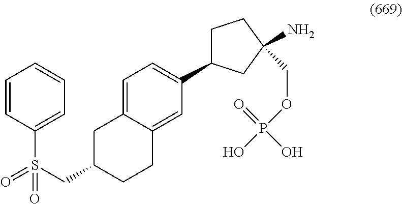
C1=C2C(=CC(C3CCC(N)(COP(=O)(O)O)C3)=C1)CCC(CS(C1=CC=CC=C1)(=O)=O)C2
